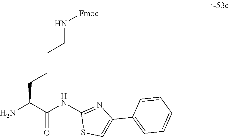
N(C1=NC(C2=CC=CC=C2)=CS1)C(=O)C(N)CCCCN[Fmoc]
